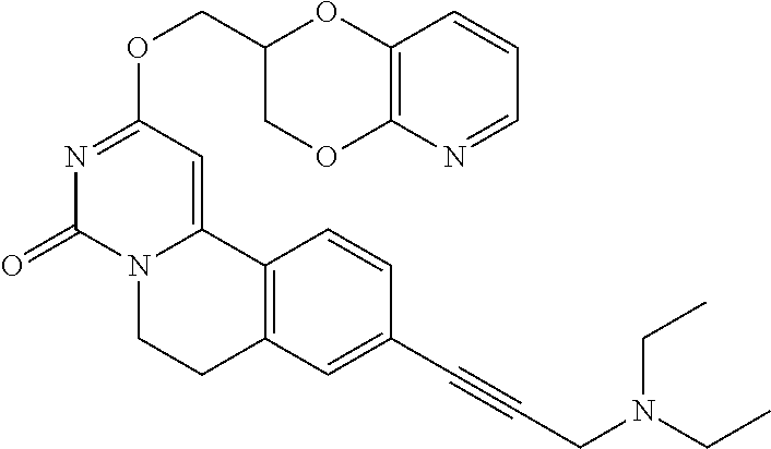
N1=CC=CC2=C1OCC(COC1=NC(=O)N3C(=C1)C1=C(CC3)C=C(C#CCN(CC)CC)C=C1)O2
